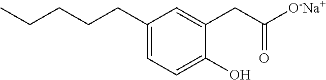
C1(CCCCC)=CC=C(O)C(CC([O-Na+])=O)=C1
